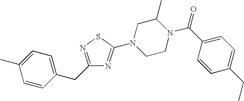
C1=CC(CC2=NSC(N3CCN(C(C4=CC=C(CC)C=C4)=O)C(C)C3)=N2)=CC=C1C
